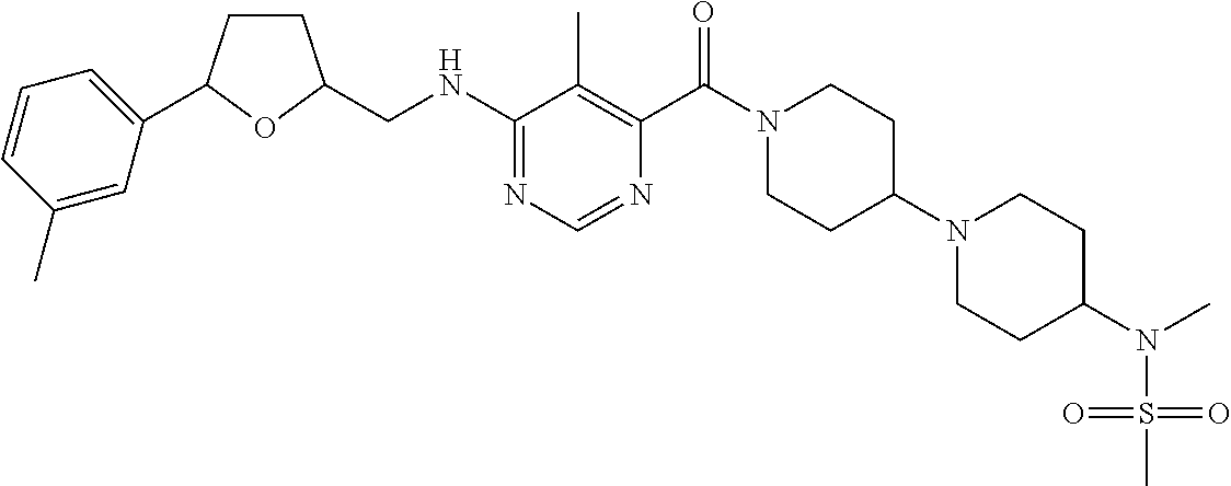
C1(NCC2CCC(C3=CC=CC(C)=C3)O2)=NC=NC(C(N2CCC(N3CCC(N(S(=O)(=O)C)C)CC3)CC2)=O)=C1C
